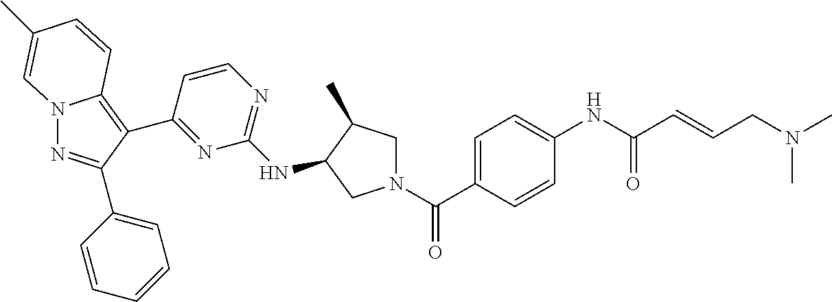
N12N=C(C3=CC=CC=C3)C(C3=NC(NC4C(C)CN(C(=O)C5=CC=C(NC(=O)C=CCN(C)C)C=C5)C4)=NC=C3)=C1C=CC(C)=C2
